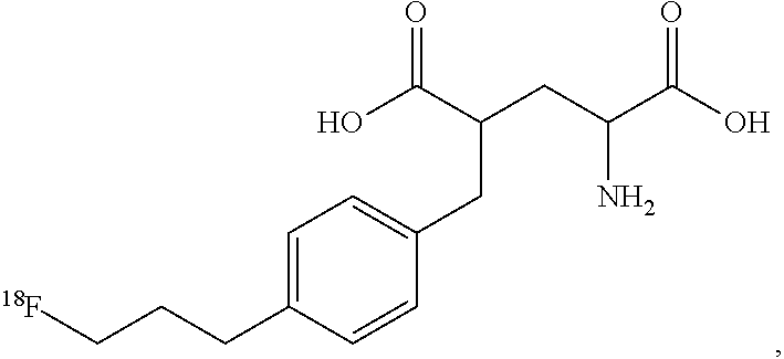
C1=C(CCC[18F])C=CC(CC(C(=O)O)CC(N)C(=O)O)=C1
